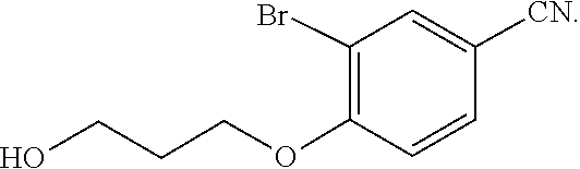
C(CO)COC1=C(Br)C=C([CN])C=C1
